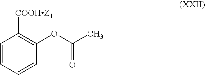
C1=CC=CC(OC(C)=O)=C1[COOHZ1]
